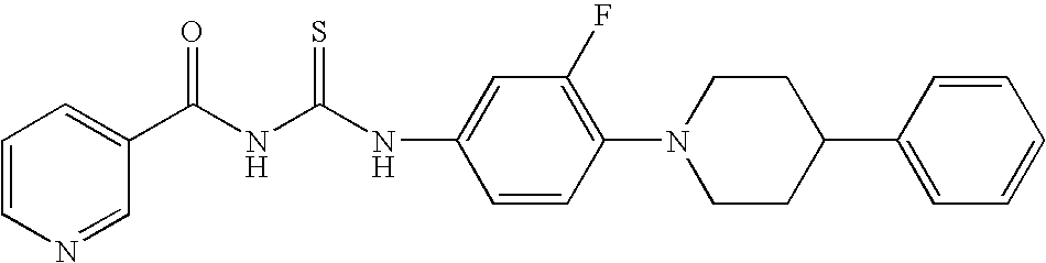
C1=CN=CC(C(NC(NC2=CC(F)=C(N3CCC(C4=CC=CC=C4)CC3)C=C2)=S)=O)=C1
